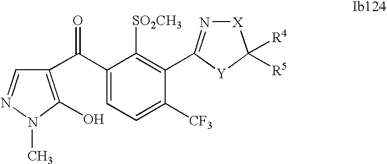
C1(C(C2=C(O)N(C)N=C2)=O)=CC=C([CF3])C(C2=N[X]C([R4])([R5])[Y]2)=C1[SO2CH3]
